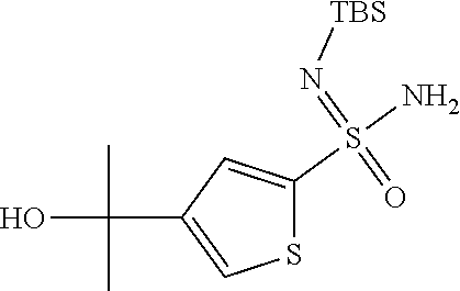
N(=S(N)(=O)C1=CC(C(C)(C)O)=CS1)[TBS]
